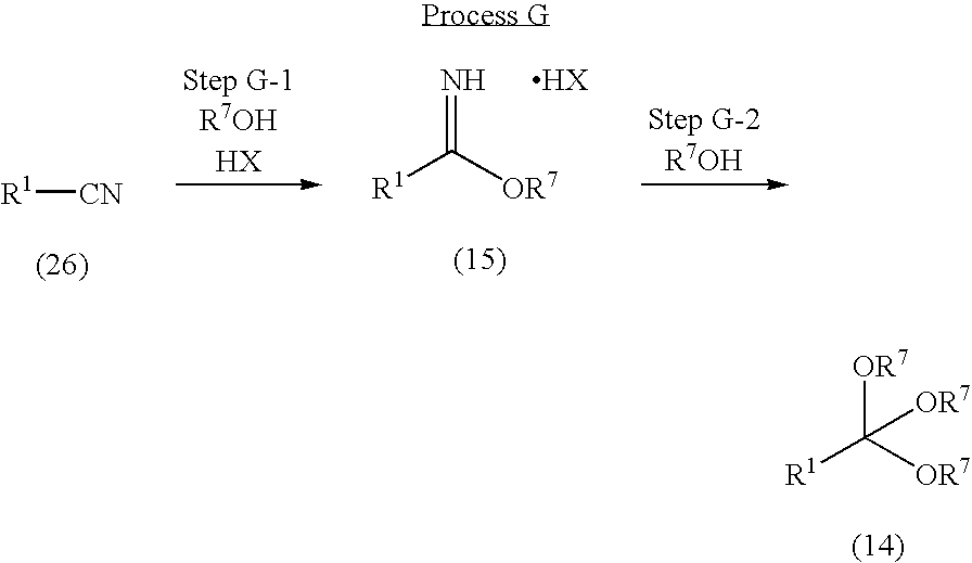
N=C([OR7])[R1].[R1][CN].[R1]C([OR7])([OR7])[OR7]
